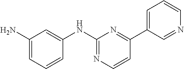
NC1=CC=CC(NC2=NC=CC(C3=CC=CN=C3)=N2)=C1
